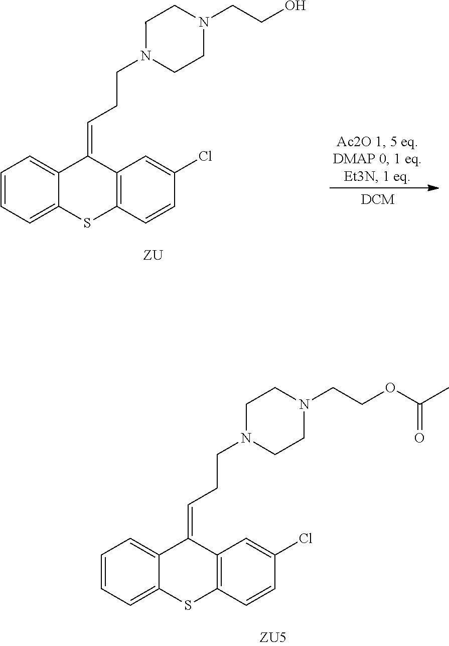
C1=CC=C2C(=C1)C(=CCCN1CCN(CCO)CC1)C1=C(S2)C=CC(Cl)=C1.C1=CC=C2C(=C1)C(=CCCN1CCN(CCOC(C)=O)CC1)C1=C(S2)C=CC(Cl)=C1
